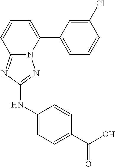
C1(Cl)=CC(C2=CC=CC3=NC(NC4=CC=C(C(O)=O)C=C4)=NN23)=CC=C1
